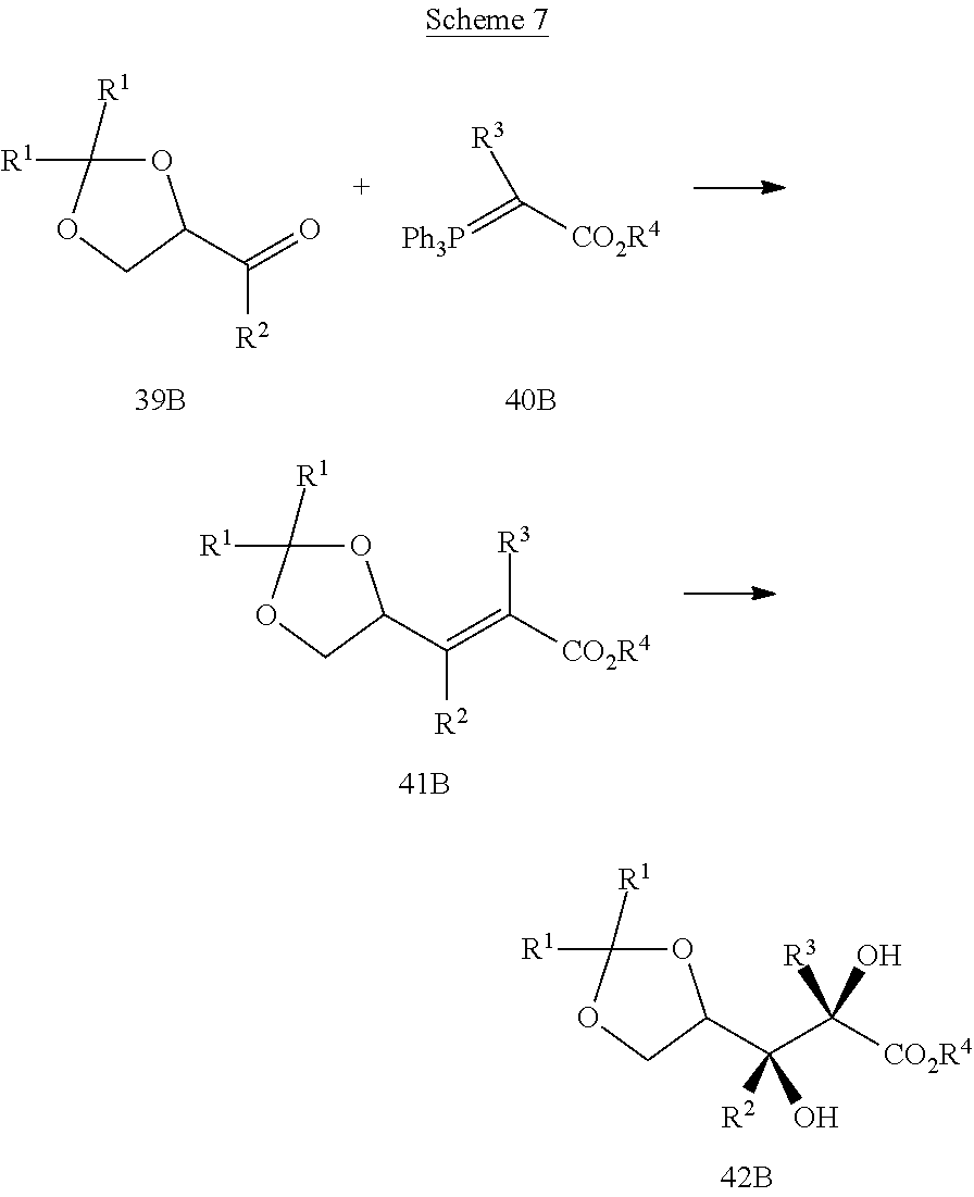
O1C([R1])([R1])OCC1C([R2])=O.[R3]C([CO2R4])=[Ph3P].O1C([R1])([R1])OCC1C([R2])=C([CO2R4])[R3].O1C([R1])([R1])OCC1C(C([CO2R4])(O)[R3])([R2])O
